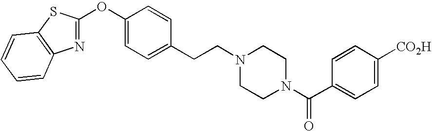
C1(OC2=NC3=C(S2)C=CC=C3)=CC=C(CCN2CCN(C(C3=CC=C([CO2H])C=C3)=O)CC2)C=C1
